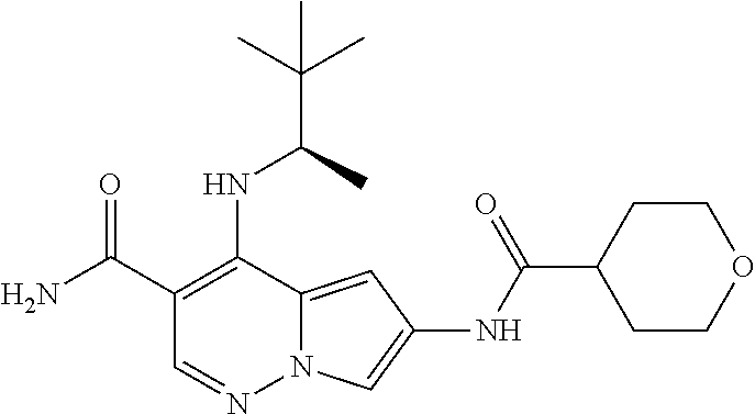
C1(C(=O)N)=C(NC(C)C(C)(C)C)C2=CC(NC(C3CCOCC3)=O)=CN2N=C1
